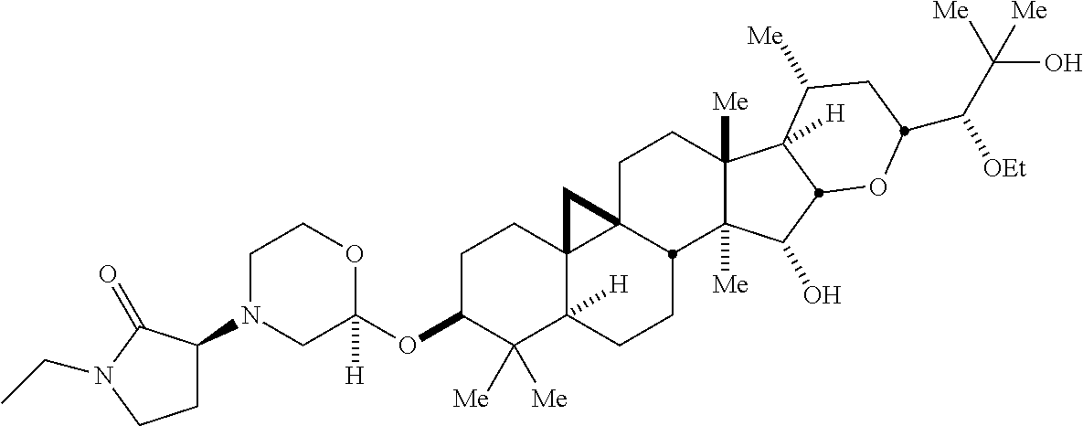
O(C1C([Me])([Me])C2([H])C3(CC1)C1(CCC4([Me])C([Me])(C(O)C5C4([H])C([Me])CC(C(C([Me])(O)[Me])[OEt])O5)C1CC2)C3)C1([H])CN(C2CCN(CC)C2=O)CCO1
